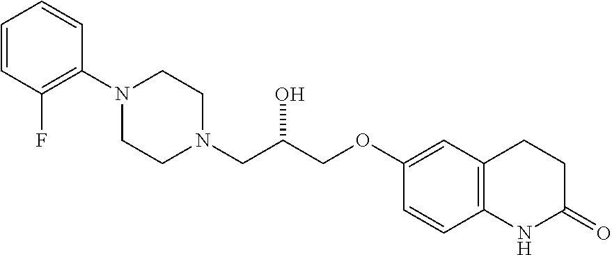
C1=CC(F)=C(N2CCN(CC(COC3=CC4=C(C=C3)NC(=O)CC4)O)CC2)C=C1
